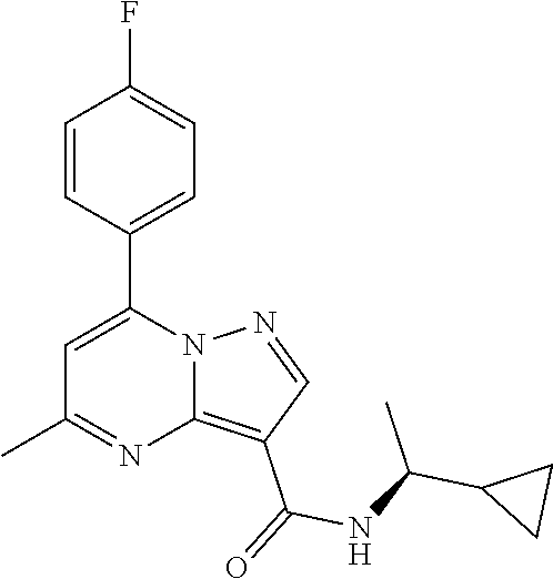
C1=C(C2=CC=C(F)C=C2)N2C(=C(C(=O)NC(C3CC3)C)C=N2)N=C1C
